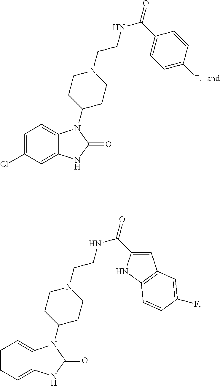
C1=C(Cl)C=C2C(=C1)N(C1CCN(CCNC(=O)C3=CC=C(F)C=C3)CC1)C(=O)N2.C1=CC=C2C(=C1)N(C1CCN(CCNC(=O)C3=CC4=C(N3)C=CC(F)=C4)CC1)C(=O)N2
